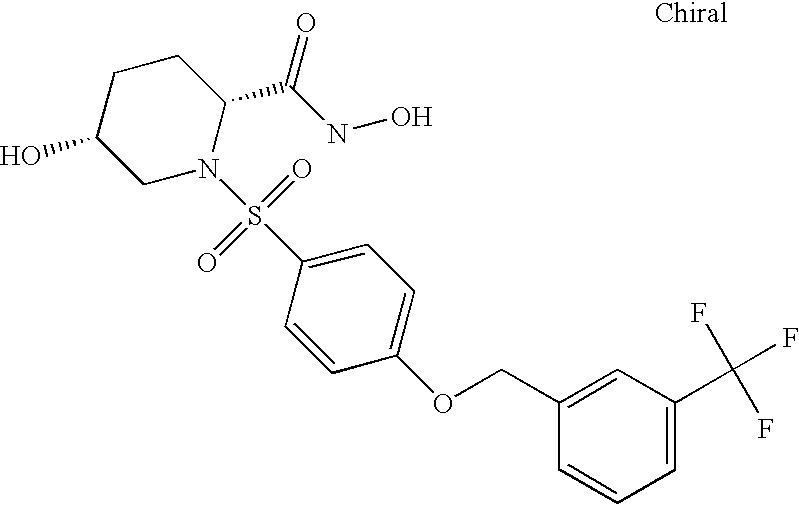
C1C(O)CN(S(C2=CC=C(OCC3=CC(C(F)(F)F)=CC=C3)C=C2)(=O)=O)C(C(NO)=O)C1
